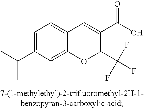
C1=C(C(C)C)C=C2C(=C1)C=C(C(O)=O)C(C(F)(F)F)O2
